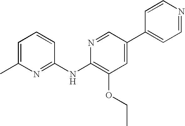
N1=C(NC2=C(OCC)C=C(C3=CC=NC=C3)C=N2)C=CC=C1C
